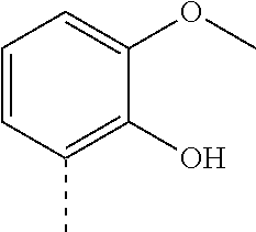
C1=CC(C)=C(O)C(OC)=C1
